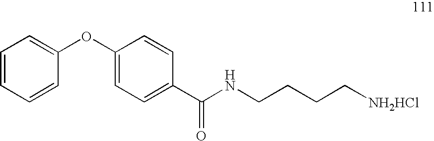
C1=CC=CC(OC2=CC=C(C(NCCCC[NH2HCl])=O)C=C2)=C1
